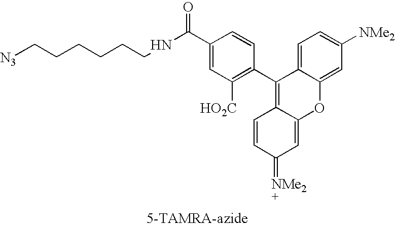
C1=C2C(=CC([NMe2])=C1)OC1=CC(=[NMe2])C=CC1=C2C1=C([HO2C])C=C(C(NCCCCCC[N3])=O)C=C1
